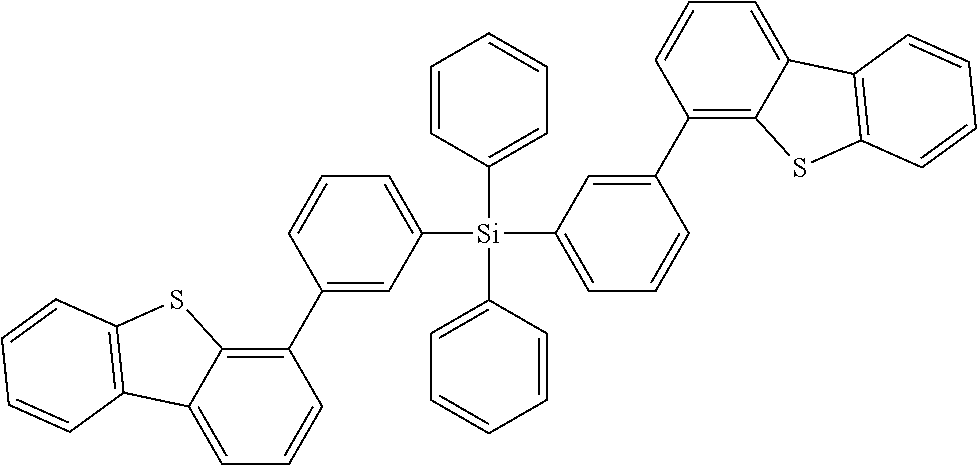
C1=CC([Si](C2=CC=CC(C3=C4C(=CC=C3)C3=C(S4)C=CC=C3)=C2)(C2=CC=CC=C2)C2=CC=CC(C3=C4C(=CC=C3)C3=C(S4)C=CC=C3)=C2)=CC=C1
